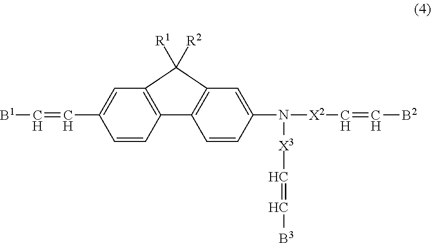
C1=CC2=C(C=C1C=C[B1])C([R1])([R2])C1=C2C=CC(N([X2]C=C[B2])[X3]C=C[B3])=C1
